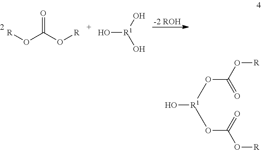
[-2 ROH].[R]OC(O[R])=O.[R1](O)(O)O.O[R1](OC(O[R])=O)OC(O[R])=O
